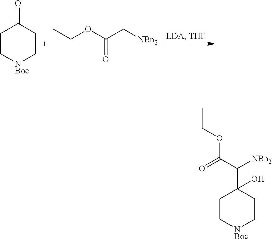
C1C[NBoc]CCC1=O.CCOC(C[NBn2])=O.C1C[NBoc]CCC1(C(C(=O)OCC)[NBn2])O
